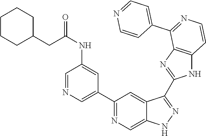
C1(C2=NC=C3C(=C2)C(C2=NC4=C(N2)C=CN=C4C2=CC=NC=C2)=NN3)=CN=CC(NC(CC2CCCCC2)=O)=C1
